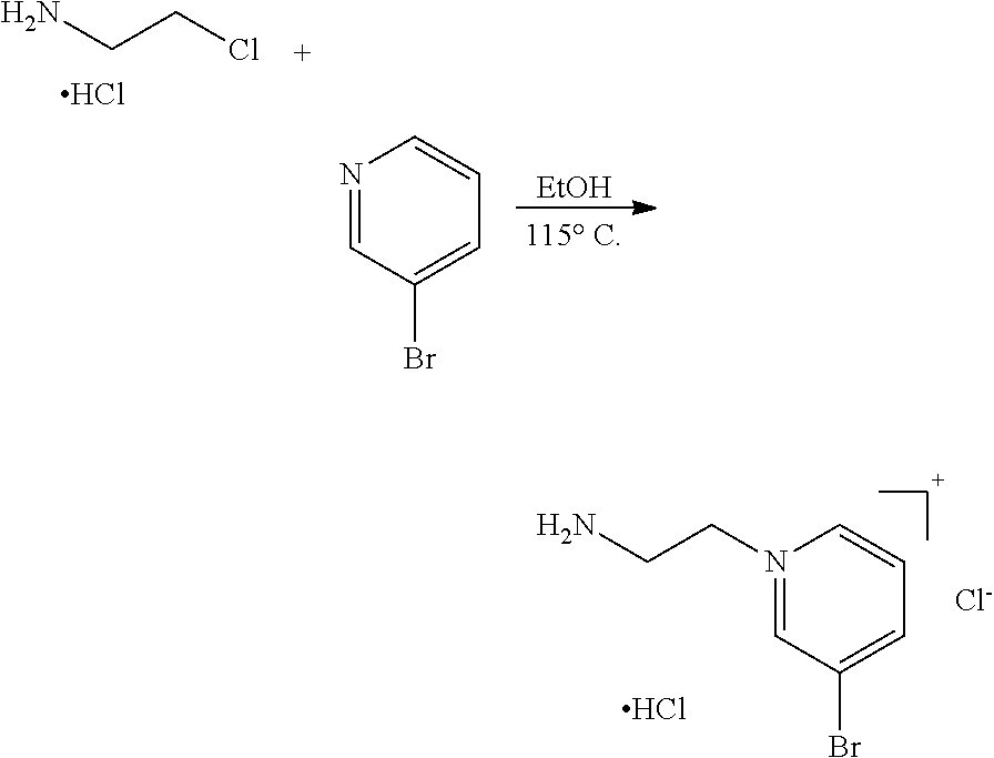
NCCCl.Cl.N1=CC(Br)=CC=C1.[EtOH].N1(CCN)=CC(Br)=CC=C1.[Cl-].Cl
